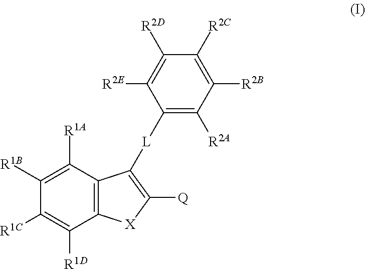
C1([R1C])=C([R1D])C2=C(C([R1A])=C1[R1B])C([L]C1=C([R2A])C([R2B])=C([R2C])C([R2D])=C1[R2E])=C([Q])[X]2
